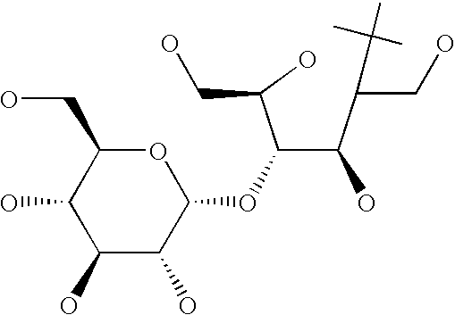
O1C(CO)C(O)C(O)C(O)C1OC(C(C(CO)C(C)(C)C)O)C(O)CO
